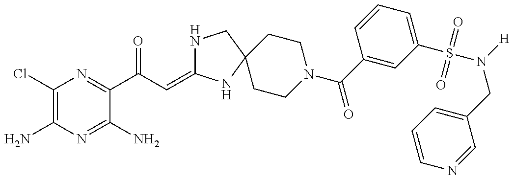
C1(Cl)=C(N)N=C(N)C(C(C=C2NCC3(N2)CCN(C(=O)C2=CC(S(=O)(=O)N([H])CC4=CC=CN=C4)=CC=C2)CC3)=O)=N1
